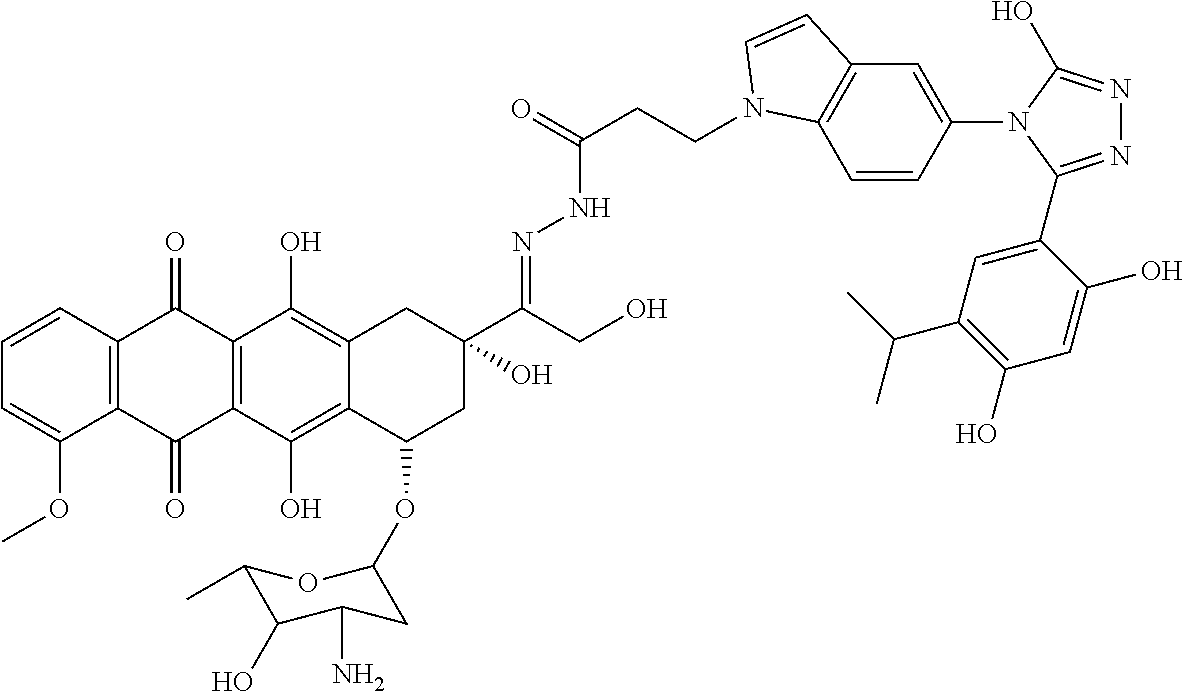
C12=C(C=CC=C1OC)C(=O)C1=C(C2=O)C(O)=C2C(=C1O)CC(C(CO)=NNC(CCN1C3=C(C=C(N4C(C5=CC(C(C)C)=C(O)C=C5O)=NN=C4O)C=C3)C=C1)=O)(O)CC2OC1CC(N)C(O)C(C)O1
